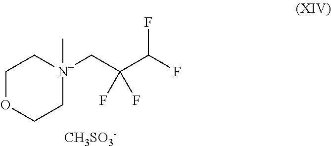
FC(C(C[N+]1(C)CCOCC1)(F)F)F.[CH3SO3-]
